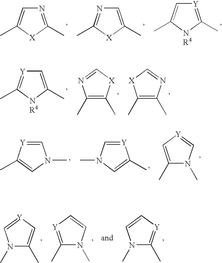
N1=C(C)[X]C(C)=C1.N1=C(C)[X]C(C)=C1.C1=C(C)[NR4]C(C)=[Y]1.C1=C(C)[NR4]C(C)=[Y]1.C1(C)=C(C)[X]C=N1.C1(C)=C(C)N=C[X]1.C1=[Y]C(C)=CN1C.C1=[Y]C(C)=CN1C.C1(C)=C[Y]=CN1C.C1(C)=C[Y]=CN1C.N1(C)C(C)=[Y]C=C1.C1(C)=[Y]C=CN1C
